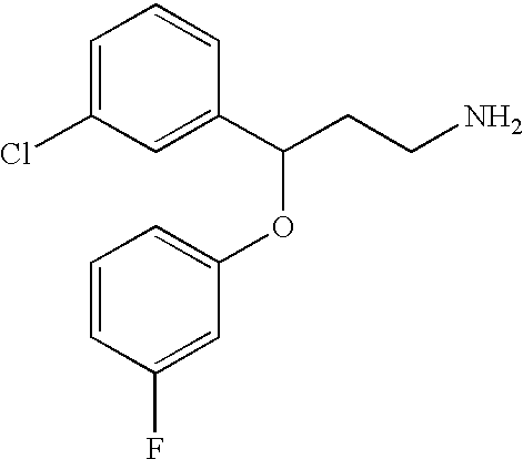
C1=C(Cl)C=C(C(CCN)OC2=CC=CC(F)=C2)C=C1
